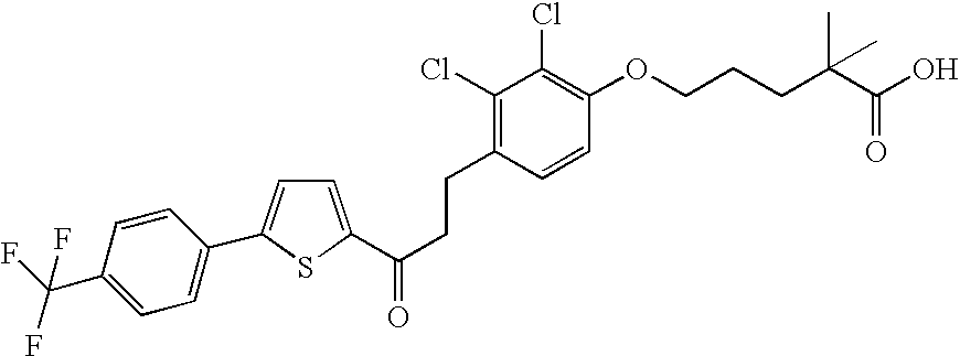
C(CCC1=C(Cl)C(Cl)=C(OCCCC(C(O)=O)(C)C)C=C1)(=O)C1=CC=C(C2=CC=C(C(F)(F)F)C=C2)S1
